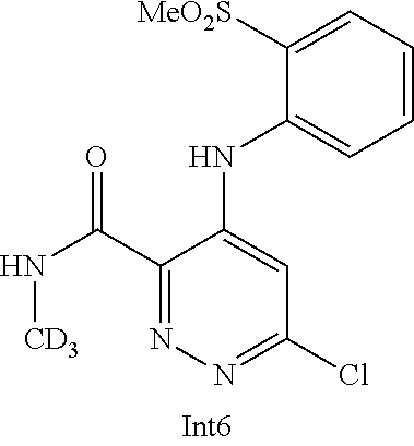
C1(C(N[CD3])=O)=NN=C(Cl)C=C1NC1=CC=CC=C1[MeO2S]
